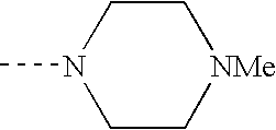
C1C[NMe]CCN1C
